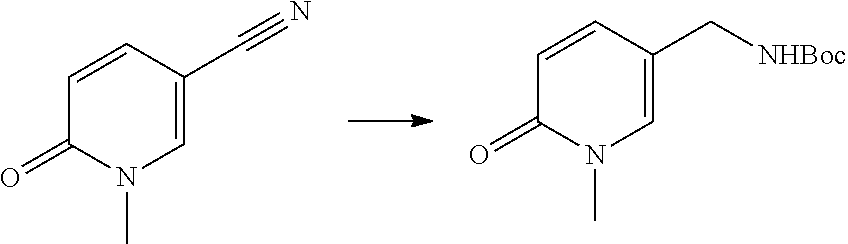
C1=CC(C#N)=CN(C)C1=O.C1=CC(C[NHBoc])=CN(C)C1=O
